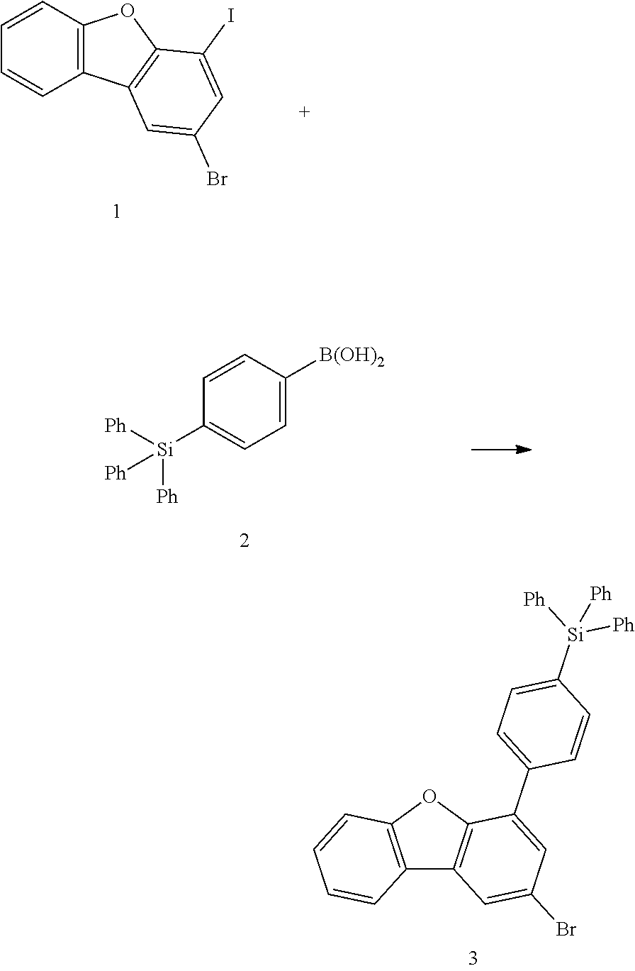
C12=C(OC3=C1C=C(Br)C=C3C1=CC=C([Si]([Ph])([Ph])[Ph])C=C1)C=CC=C2.C1=CC2=C(C=C1)C1=C(O2)C(I)=CC(Br)=C1.C1=CC([B(OH)2])=CC=C1[Si]([Ph])([Ph])[Ph]
